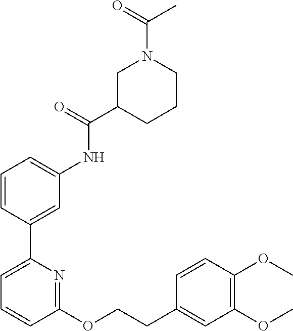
C1=CC(C2=CC=CC(OCCC3=CC(OC)=C(OC)C=C3)=N2)=CC(NC(C2CCCN(C(C)=O)C2)=O)=C1
